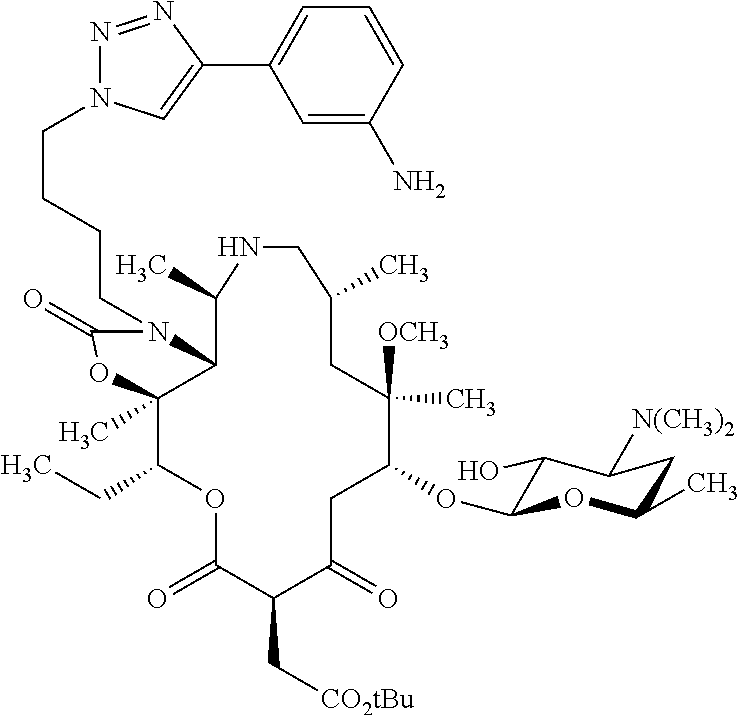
C12C(C)(C(CC)OC(=O)C(C[CO2tBu])C(=O)CC(OC3C(O)C([N(CH3)2])CC(C)O3)C([OCH3])(C)CC(C)CNC1C)OC(=O)N2CCCCN1N=NC(C2=CC=CC(N)=C2)=C1
